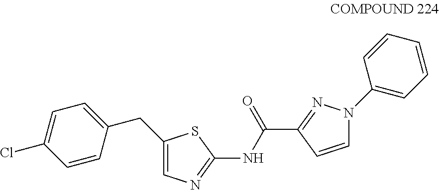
C1(CC2=CC=C(Cl)C=C2)=CN=C(NC(C2=NN(C3=CC=CC=C3)C=C2)=O)S1
